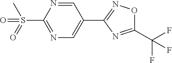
C1(C(F)(F)F)=NC(C2=CN=C(S(C)(=O)=O)N=C2)=NO1
